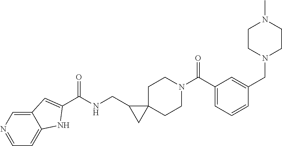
C1=NC=C2C(=C1)NC(C(NCC1CC13CCN(C(C1=CC=CC(CN4CCN(C)CC4)=C1)=O)CC3)=O)=C2
